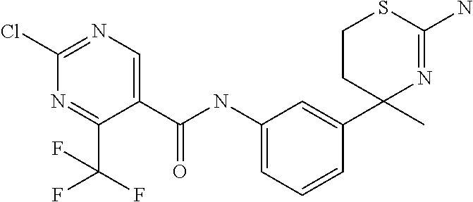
C1(C(NC2=CC=CC(C3(C)N=C(N)SCC3)=C2)=O)=CN=C(Cl)N=C1C(F)(F)F
